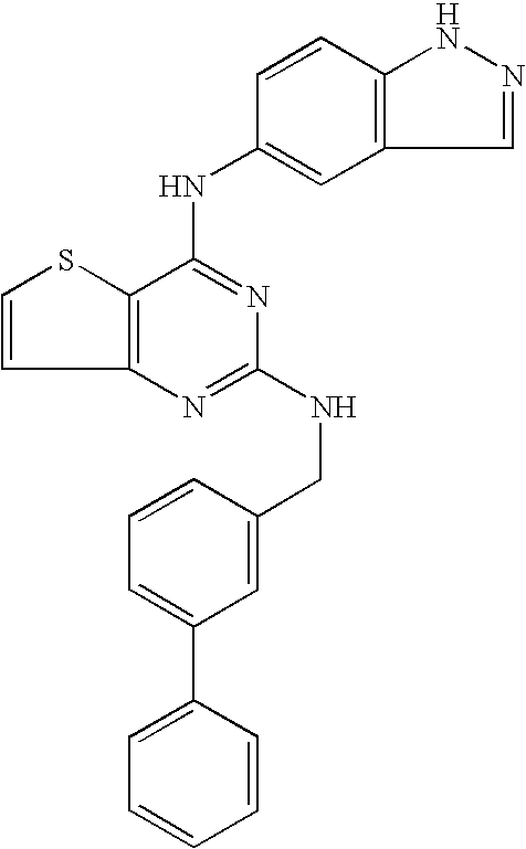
C12=C(C(NC3=CC4=C(C=C3)NN=C4)=NC(NCC3=CC(C4=CC=CC=C4)=CC=C3)=N1)SC=C2
